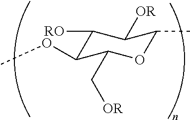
COC1C(C[OR])OC(C)C([OR])C1[RO]
